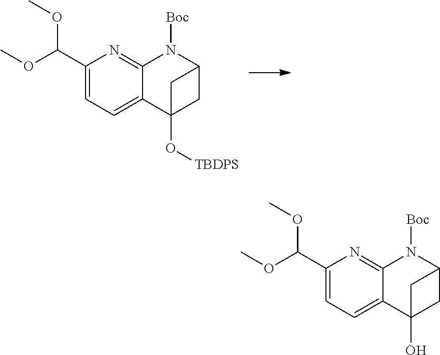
COC(C1=CC=C2C(=N1)N([Boc])C1CC2(O[TBDPS])C1)OC.COC(C1=CC=C2C(=N1)N([Boc])C1CC2(O)C1)OC
